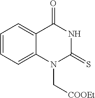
C1=CC=C2C(=C1)C(=O)NC(=S)N2C[COOEt]
